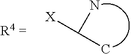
C(N)(C)[X]
